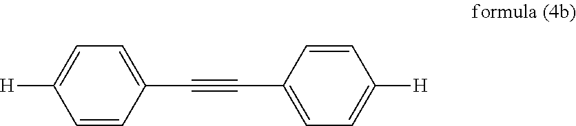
C1=CC([H])=CC=C1C#CC1=CC=C([H])C=C1
